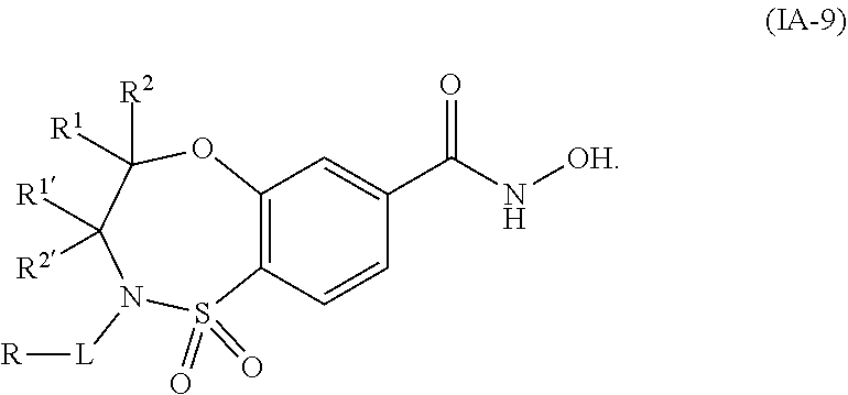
N([OH])C(C1=CC2=C(S(=O)(=O)N([L][R])C([R1])([R2])C([R2])([R1])O2)C=C1)=O
